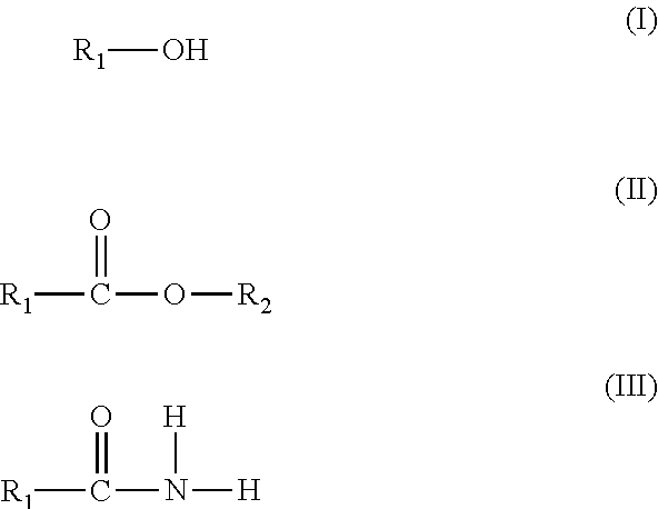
[R1]O.[R1]C(=O)O[R2].[R1]C(=O)N([H])[H]
